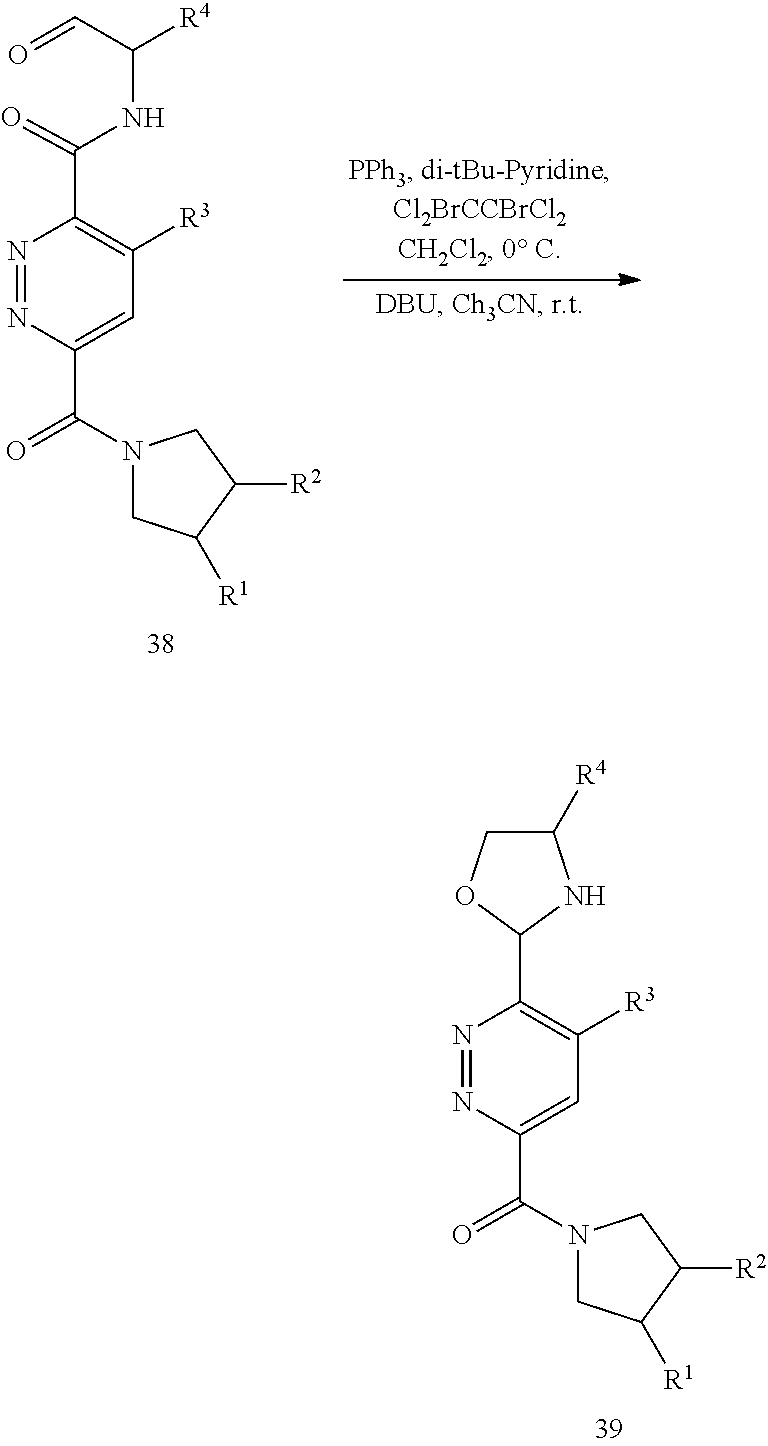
N1=NC(C(=O)N2CC([R1])C([R2])C2)=CC([R3])=C1C1OCC([R4])N1.N1=NC(C(=O)N2CC([R1])C([R2])C2)=CC([R3])=C1C(=O)NC([R4])C=O
